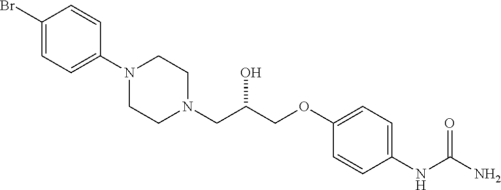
C1(Br)=CC=C(N2CCN(CC(COC3=CC=C(NC(N)=O)C=C3)O)CC2)C=C1
